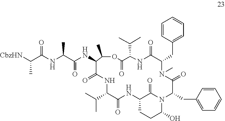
C1=CC(CC2N(C)C(=O)C(CC3=CC=CC=C3)N3C(O)CCC(C3=O)NC(=O)C(C(C)C)NC(=O)C(NC(=O)C(NC(C([CbzHN])C)=O)C)C(C)OC(=O)C(C(C)C)NC2=O)=CC=C1
